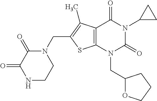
C12=C(N(CC3OCCC3)C(=O)N(C3CC3)C1=O)SC(CN1C(=O)C(=O)NCC1)=C2C
